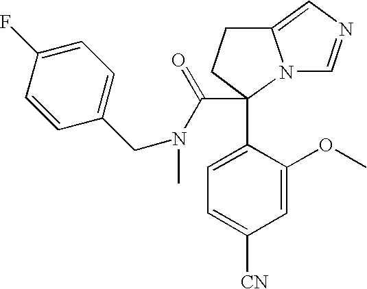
C1=C(OC)C(C2(C(N(C)CC3=CC=C(F)C=C3)=O)CCC3=CN=CN23)=CC=C1[CN]
